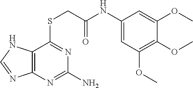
C1(NC(=O)CSC2=NC(N)=NC3=C2NC=N3)=CC(OC)=C(OC)C(OC)=C1
